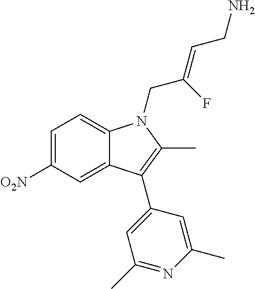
C1=C([O2N])C=C2C(=C1)N(CC(=CCN)F)C(C)=C2C1=CC(C)=NC(C)=C1
